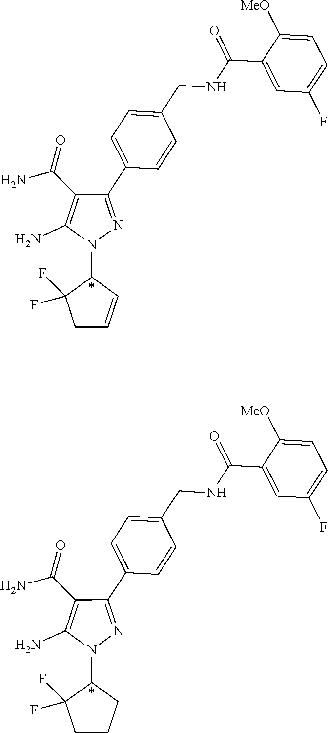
C1(C(NCC2=CC=C(C3=NN(C4C(F)(F)CC=C4)C(N)=C3C(N)=O)C=C2)=O)=CC(F)=CC=C1[MeO].C1(C(NCC2=CC=C(C3=NN(C4C(F)(F)CCC4)C(N)=C3C(N)=O)C=C2)=O)=CC(F)=CC=C1[MeO]
